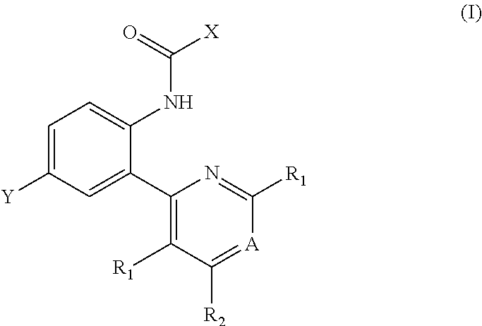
C1=C([Y])C=C(C2=C([R1])C([R2])=[A]C([R1])=N2)C(NC([X])=O)=C1
